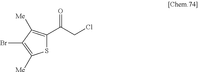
C(CCl)(=O)C1=C([Me])C(Br)=C([Me])S1
